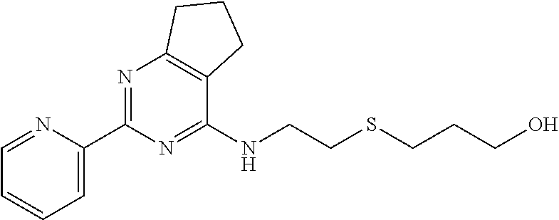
C1=C(C2=NC3=C(C(NCCSCCCO)=N2)CCC3)N=CC=C1
